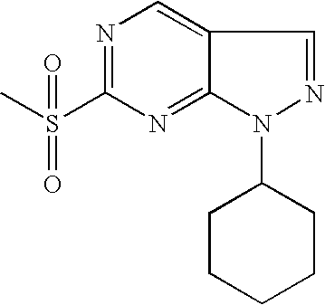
N1=C(S(C)(=O)=O)N=C2C(=C1)C=NN2C1CCCCC1
